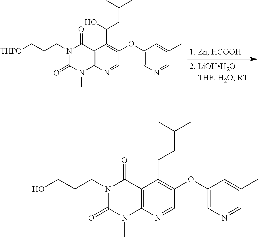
C12=C(N=CC(OC3=CN=CC(C)=C3)=C1C(O)CC(C)C)N(C)C(=O)N(CCC[THPO])C2=O.C12=C(N=CC(OC3=CN=CC(C)=C3)=C1CCC(C)C)N(C)C(=O)N(CCCO)C2=O
